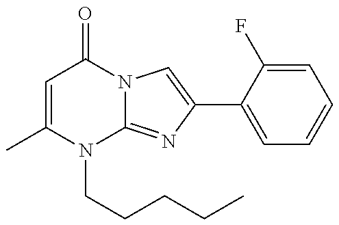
C1=C(C)N(CCCCC)C2=NC(C3=CC=CC=C3F)=CN2C1=O
